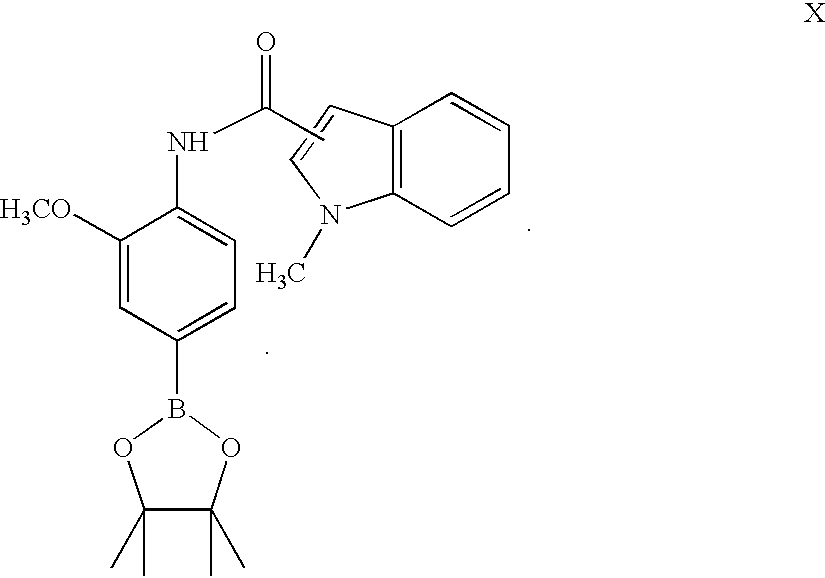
C12=C(C=CC=C1)N(C)C=C2.C1([H3CO])=CC(B2OC(C)(C)C(C)(C)O2)=CC=C1NC(C)=O
